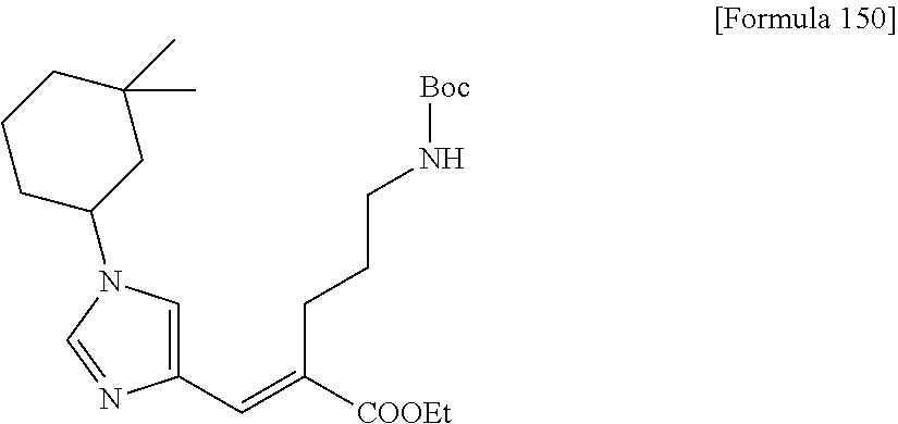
C1(C=C([COOEt])CCCN[Boc])=CN(C2CC(C)(C)CCC2)C=N1
